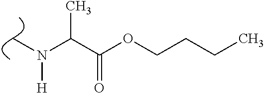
C(N(C)[H])(C(=O)OCCCC)C
